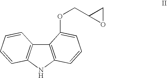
C12=C(NC3=C1C=CC=C3)C=CC=C2OCC1OC1
